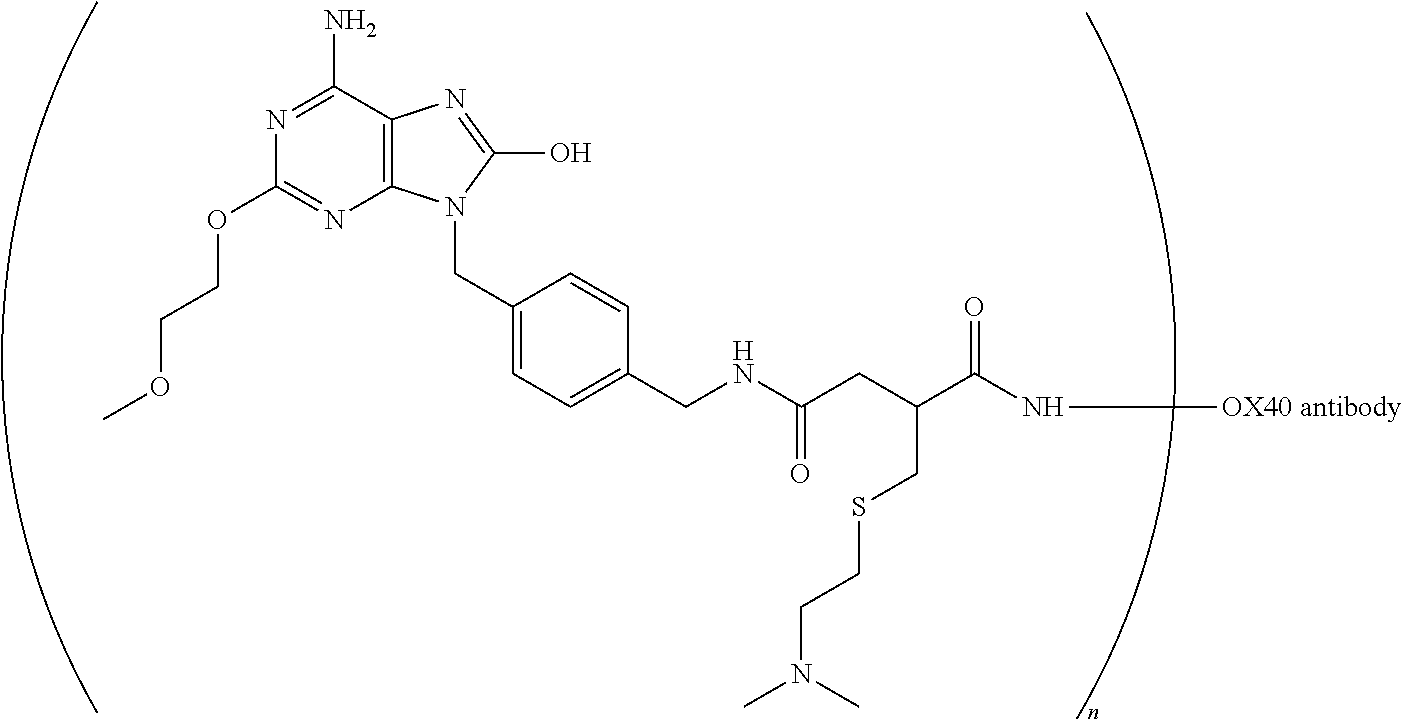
N1=C(N)C2=C(N=C1OCCOC)N(CC1=CC=C(CNC(CC(C(=O)N[OX40 antibody])CSCCN(C)C)=O)C=C1)C(O)=N2
